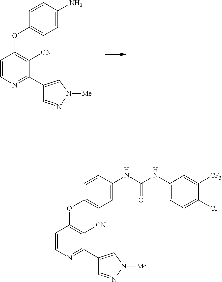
C1=C(N)C=CC(OC2=C([CN])C(C3=CN([Me])N=C3)=NC=C2)=C1.C1=C(NC(NC2=CC=C(Cl)C([CF3])=C2)=O)C=CC(OC2=C([CN])C(C3=CN([Me])N=C3)=NC=C2)=C1
